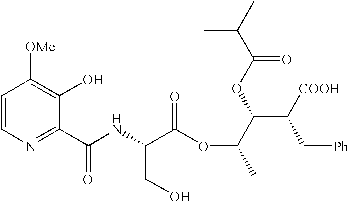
C1=CN=C(C(NC(CO)C(OC(C(C([COOH])C[Ph])OC(C(C)C)=O)C)=O)=O)C(O)=C1[OMe]
